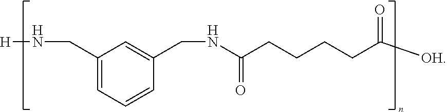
C1(CN[H])=CC=CC(CNC(CCCCC([OH])=O)=O)=C1
